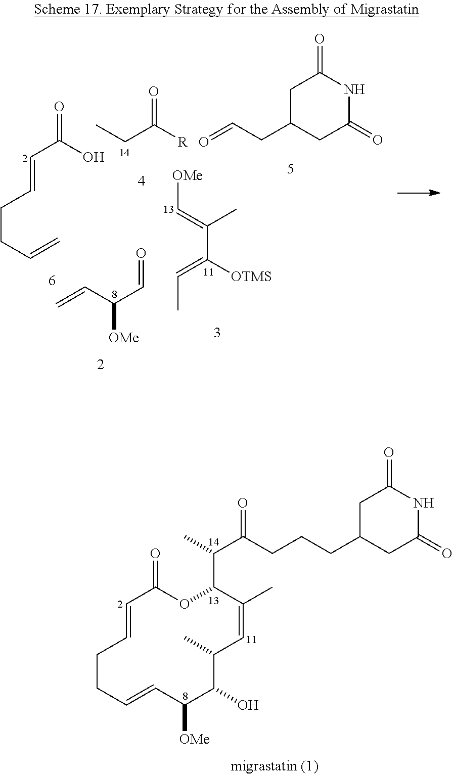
O=C1OC(C(C)C(CCCC2CC(=O)NC(=O)C2)=O)C(C)=CC(C)C(O)C([OMe])C=CCCC=C1.O=C(O)C=CCCC=C.C=CC(C=O)[OMe].CCC([R])=O.[OMe]C=C(C([OTMS])=CC)C.C1C(CC=O)CC(=O)NC1=O
